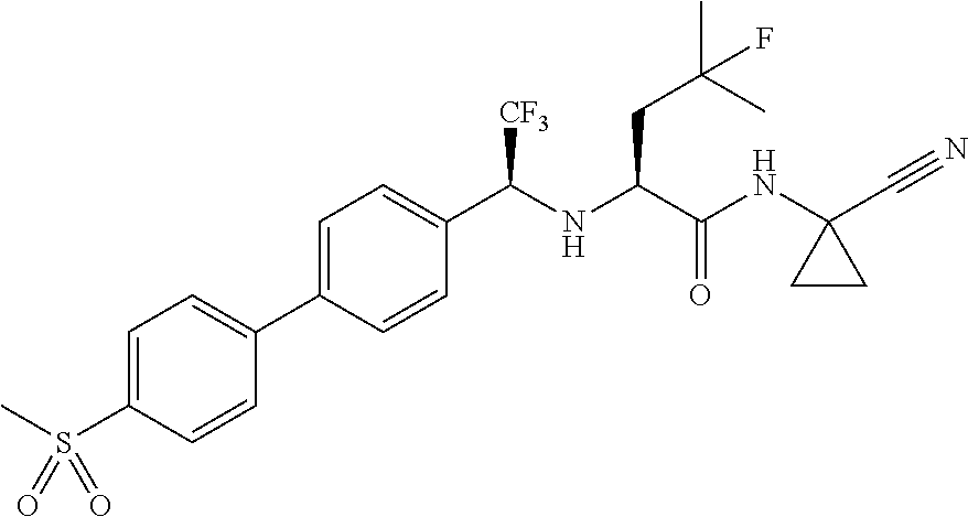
C1=C(S(C)(=O)=O)C=CC(C2=CC=C(C(NC(C(NC3(C#N)CC3)=O)CC(C)(C)F)[CF3])C=C2)=C1
